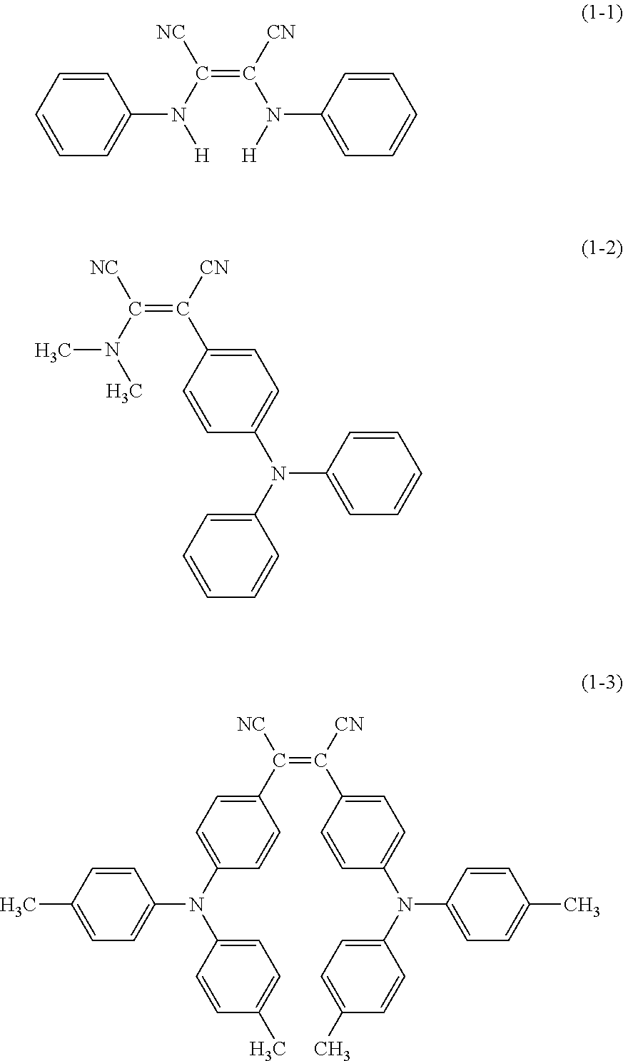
C1=CC=C(N(C(=C(N(C2=CC=CC=C2)[H])[CN])[NC])[H])C=C1.C1=CC(N(C2=CC=CC=C2)C2=CC=CC=C2)=CC=C1C([CN])=C(N(C)C)[NC].C1=C(N(C2=CC=C(C)C=C2)C2=CC=C(C)C=C2)C=CC(C([NC])=C(C2=CC=C(N(C3=CC=C(C)C=C3)C3=CC=C(C)C=C3)C=C2)[CN])=C1
